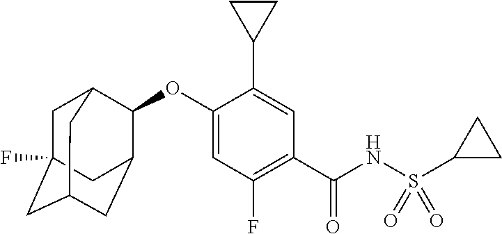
C1=C(OC2C3CC4CC(F)(CC2C4)C3)C(C2CC2)=CC(C(NS(C2CC2)(=O)=O)=O)=C1F
